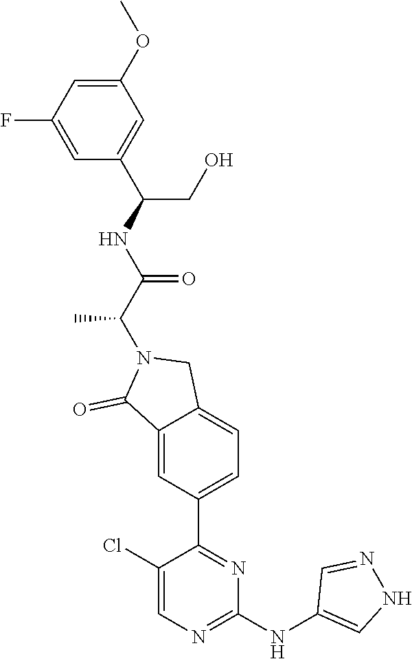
C1(Cl)=CN=C(NC2=CNN=C2)N=C1C1=CC=C2C(=C1)C(=O)N(C(C(NC(CO)C1=CC(OC)=CC(F)=C1)=O)C)C2
